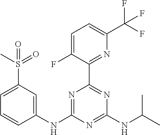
C1=C(S(=O)(C)=O)C=C(NC2=NC(C3=NC(C(F)(F)F)=CC=C3F)=NC(NC(C)C)=N2)C=C1
